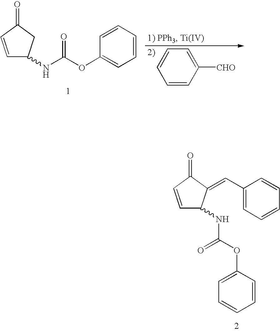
C1=CC([CHO])=CC=C1.C1=CC(=O)CC1NC(OC1=CC=CC=C1)=O.C1=CC(=O)C(=CC2=CC=CC=C2)C1NC(OC1=CC=CC=C1)=O
